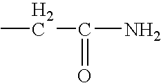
CCC(=O)N
